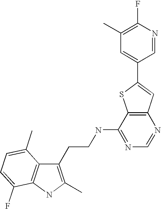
C1(CCNC2=NC=NC3=C2SC(C2=CC(C)=C(F)N=C2)=C3)=C(C)NC2=C1C(C)=CC=C2F
